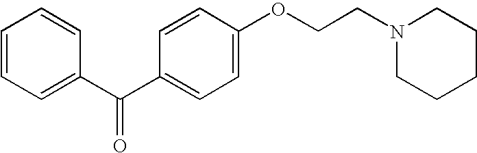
C1=CC=C(C(C2=CC=C(OCCN3CCCCC3)C=C2)=O)C=C1
